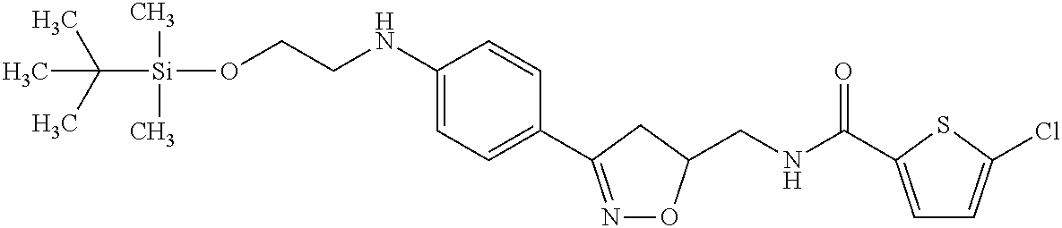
C1(NCCO[Si](C(C)(C)C)(C)C)=CC=C(C2=NOC(CNC(=O)C3=CC=C(Cl)S3)C2)C=C1
